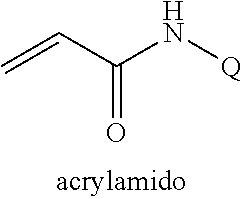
C=CC(N[Q])=O
